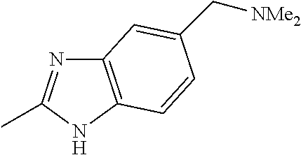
C12=C(NC(C)=N1)C=CC(C[NMe2])=C2
